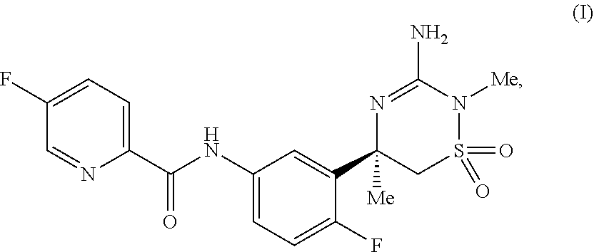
C1(F)=CC=C(C(NC2=CC=C(F)C(C3([Me])CS(=O)(=O)N([Me])C(N)=N3)=C2)=O)N=C1
